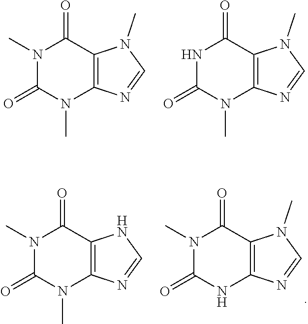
N1(C)C(=O)N(C)C2=C(C1=O)N(C)C=N2.N1C(=O)N(C)C2=C(C1=O)N(C)C=N2.N1(C)C(=O)N(C)C2=C(C1=O)NC=N2.N1(C)C(=O)NC2=C(C1=O)N(C)C=N2
